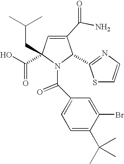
C1(C(N)=O)=CC(C(=O)O)(CC(C)C)N(C(C2=CC=C(C(C)(C)C)C(Br)=C2)=O)C1C1=NC=CS1
